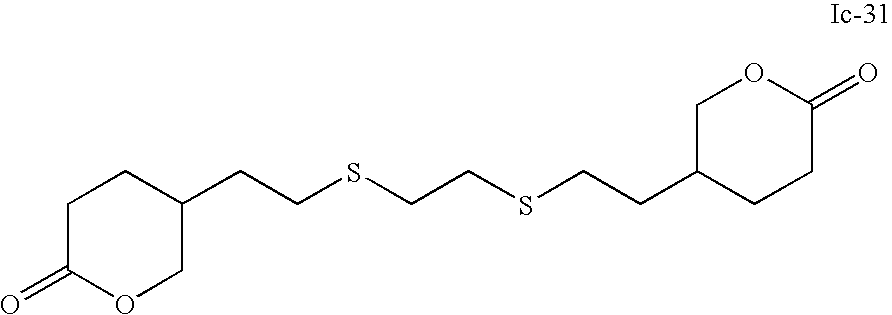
C(CSCCSCCC1CCC(=O)OC1)C1CCC(=O)OC1
